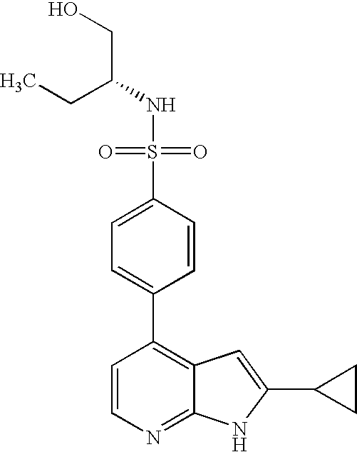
C1=CN=C2C(=C1C1=CC=C(S(=O)(NC(CO)CC)=O)C=C1)C=C(C1CC1)N2
